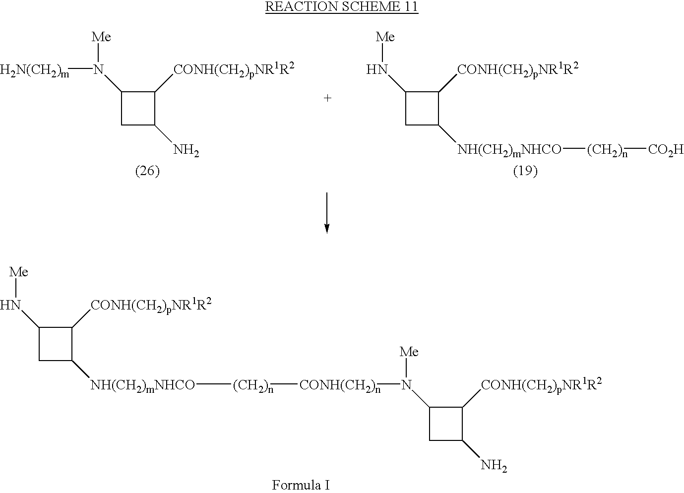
C1(N[Me])CC([NH(CH2)mNHCO][(CH2)n][CONH(CH2)n]N([Me])C2CC(N)C2[CONH(CH2)pNR1R2])C1[CONH(CH2)pNR1R2].C1(N([Me])[H2N(CH2)m])CC(N)C1[CONH(CH2)pNR1R2].C1(N[Me])CC([NH(CH2)mNHCO][(CH2)n][CO2H])C1[CONH(CH2)pNR1R2]
